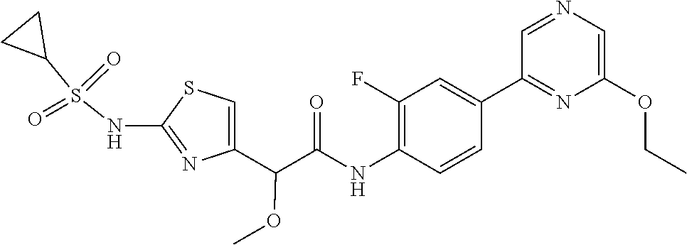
C1=C(C(C(NC2=C(F)C=C(C3=NC(OCC)=CN=C3)C=C2)=O)OC)N=C(NS(C2CC2)(=O)=O)S1
